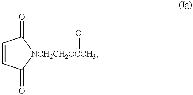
C1=CC(=O)[NCH2CH2OCCH3](=O)C1=O
